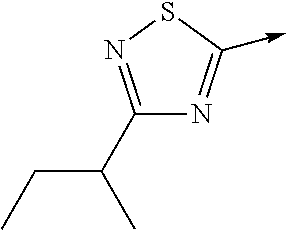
C1(C(CC)C)=NSC(->C)=N1
